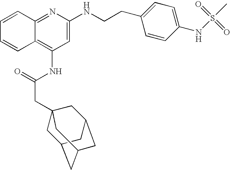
C12=NC(NCCC3=CC=C(NS(=O)(=O)C)C=C3)=CC(NC(CC34CC5CC(CC(C3)C5)C4)=O)=C1C=CC=C2
